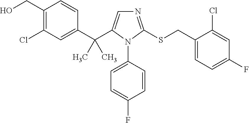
C1(CO)=C(Cl)C=C(C(C2=CN=C(SCC3=CC=C(F)C=C3Cl)N2C2=CC=C(F)C=C2)(C)C)C=C1
